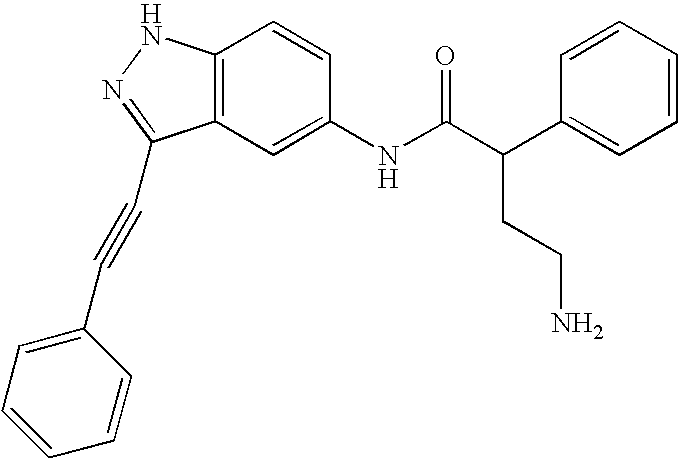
C12=C(C=C(NC(C(C3=CC=CC=C3)CCN)=O)C=C1)C(C#CC1=CC=CC=C1)=NN2
